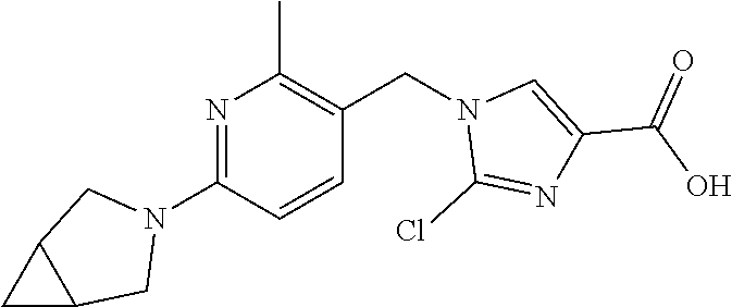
N1=C(N2CC3C(C2)C3)C=CC(CN2C(Cl)=NC(C(O)=O)=C2)=C1C
